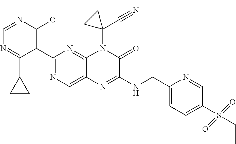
C1(C2=NC=C3C(=N2)N(C2(C#N)CC2)C(=O)C(NCC2=CC=C(S(CC)(=O)=O)C=N2)=N3)=C(OC)N=CN=C1C1CC1
